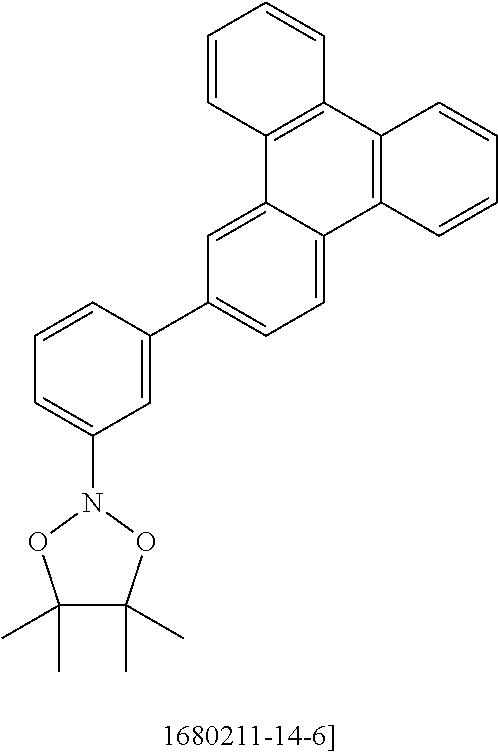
C1(C)(C)C(C)(C)ON(C2=CC=CC(C3=CC=C4C(=C3)C3=C(C5=C4C=CC=C5)C=CC=C3)=C2)O1
